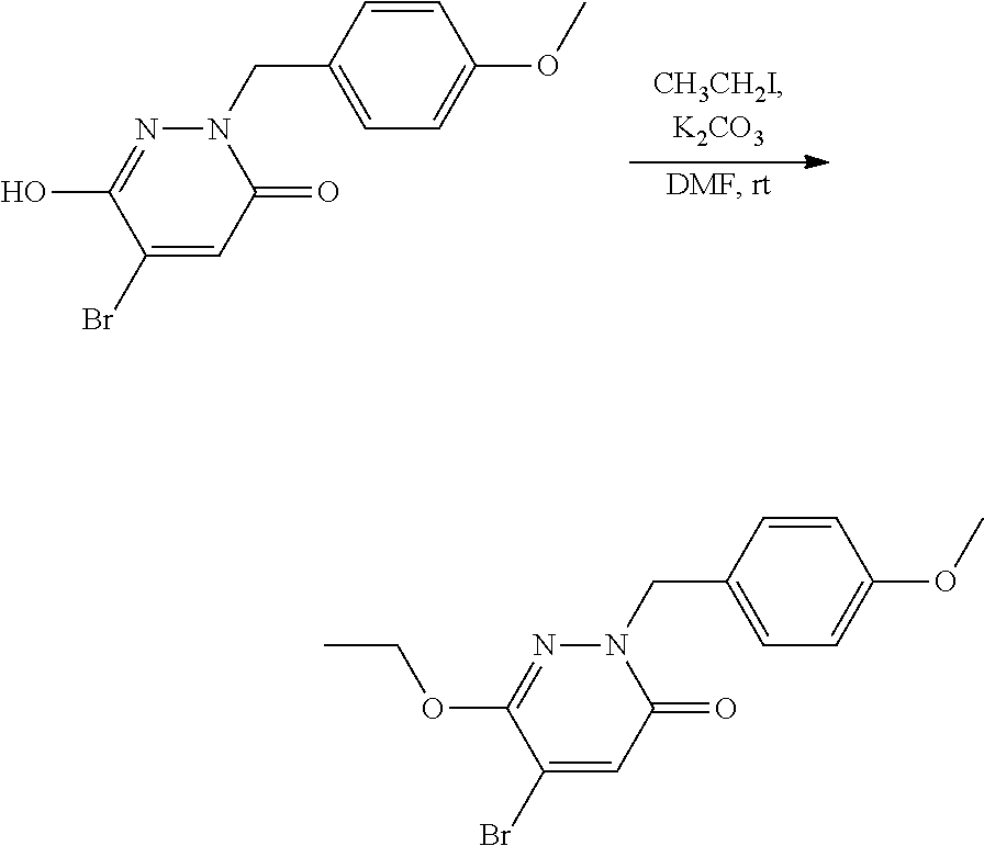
C1(O)=NN(CC2=CC=C(OC)C=C2)C(=O)C=C1Br.C1(OCC)=NN(CC2=CC=C(OC)C=C2)C(=O)C=C1Br
